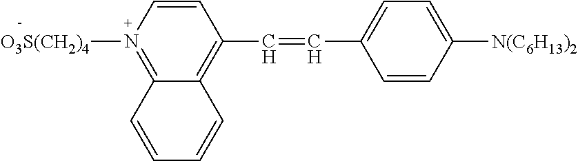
C1=CC(C=CC2=CC=C([N(C6H13)2])C=C2)=C2C(=N1[O3S(CH2)4])C=CC=C2
